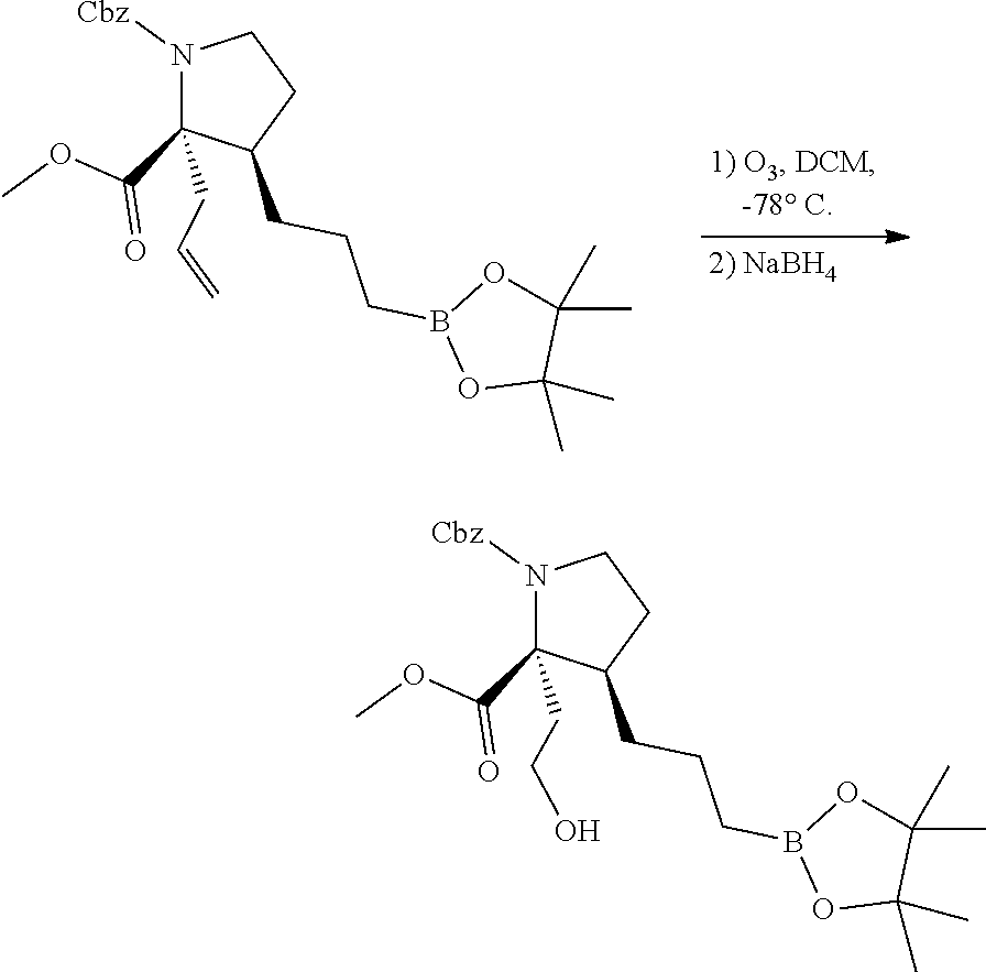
N1([Cbz])C(C(OC)=O)(CC=C)C(CCCB2OC(C)(C)C(C)(C)O2)CC1.N1([Cbz])C(C(OC)=O)(CCO)C(CCCB2OC(C)(C)C(C)(C)O2)CC1
